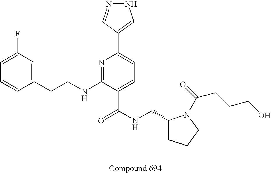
C1=CC(CCNC2=NC(C3=CNN=C3)=CC=C2C(NCC2CCCN2C(=O)CCCO)=O)=CC(F)=C1
